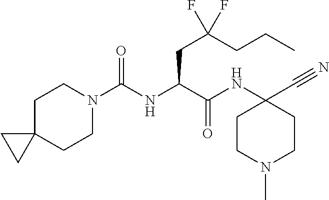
C(NC(C(NC1(C#N)CCN(C)CC1)=O)CC(F)(CCC)F)(N1CCC2(CC1)CC2)=O
